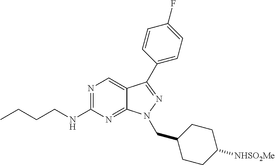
N1=C(NCCCC)N=C2C(=C1)C(C1=CC=C(F)C=C1)=NN2CC1CCC([NHSO2Me])CC1
